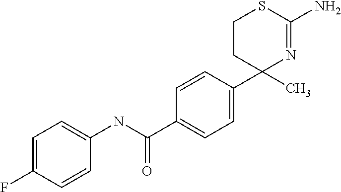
C1=CC(C2(C)N=C(N)SCC2)=CC=C1C(NC1=CC=C(F)C=C1)=O
